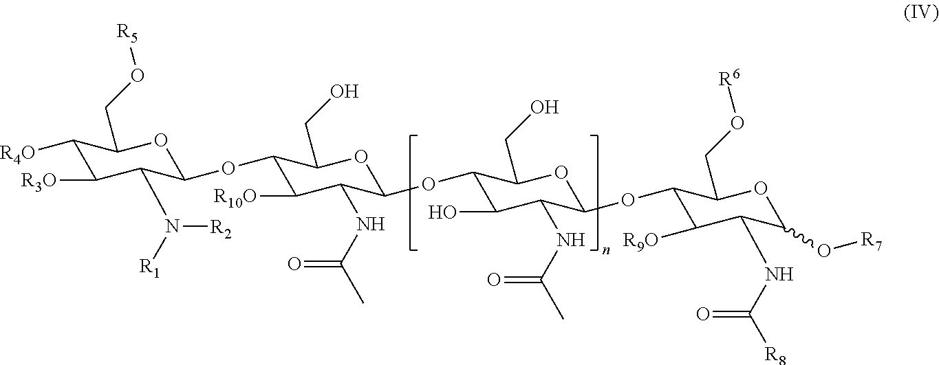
C1([R4O])C([R3O])C(N([R1])[R2])C(OC2C([R10O])C(NC(C)=O)C(OC3C(O)C(NC(C)=O)C(OC4C([R9O])C(NC([R8])=O)C(O[R7])OC4CO[R6])OC3CO)OC2CO)OC1CO[R5]
